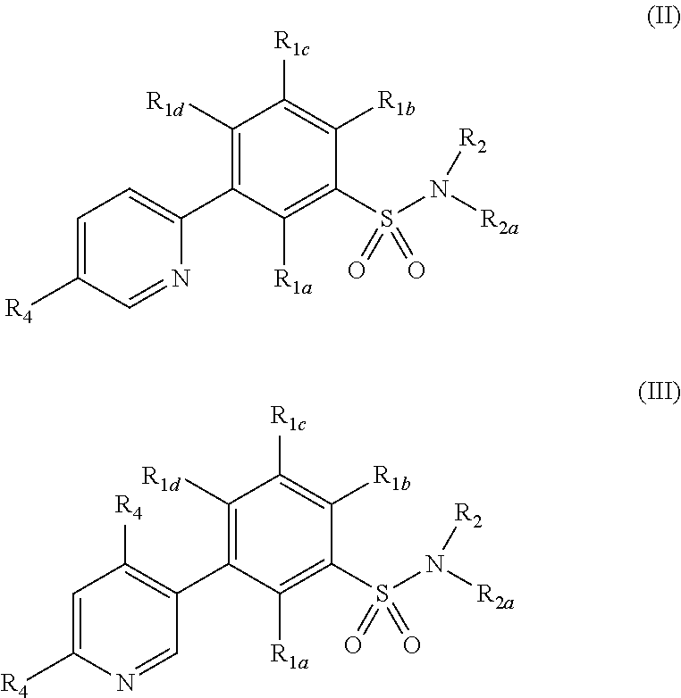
C1=NC(C2=C([R1d])C([R1c])=C([R1b])C(S(N([R2])[R2a])(=O)=O)=C2[R1a])=CC=C1[R4].N1=CC(C2=C([R1d])C([R1c])=C([R1b])C(S(N([R2])[R2a])(=O)=O)=C2[R1a])=C([R4])C=C1[R4]
